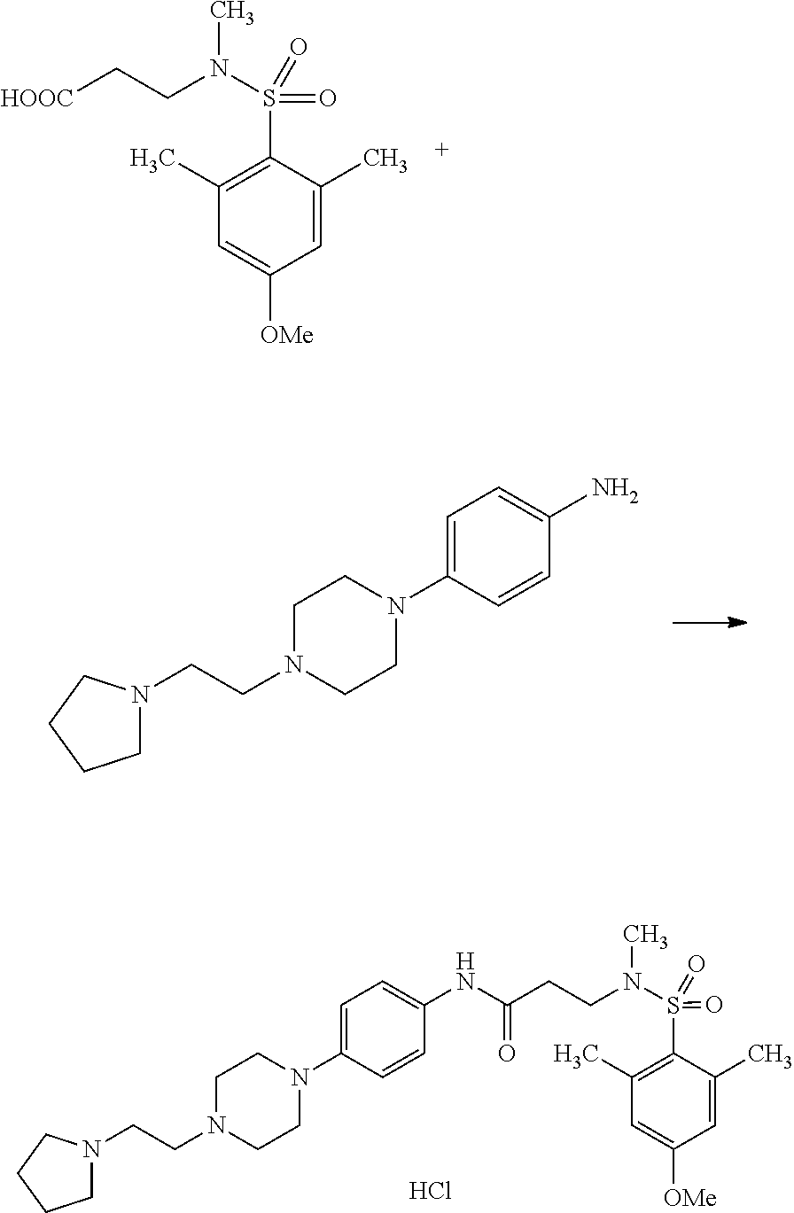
[HOOC]CCN(S(C1=C(C)C=C([OMe])C=C1C)(=O)=O)C.C1=C(N2CCN(CCN3CCCC3)CC2)C=CC(N)=C1.C1=C(N2CCN(CCN3CCCC3)CC2)C=CC(NC(CCN(S(C2=C(C)C=C([OMe])C=C2C)(=O)=O)C)=O)=C1.[ HCl]
